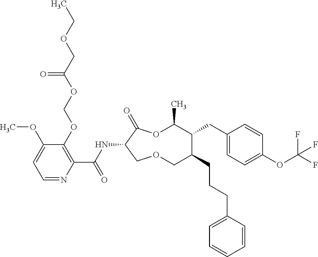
C1(OCOC(COCC)=O)=C(C(NC2C(=O)OC(C)C(CC3=CC=C(OC(F)(F)F)C=C3)C(CCCC3=CC=CC=C3)COC2)=O)N=CC=C1OC
